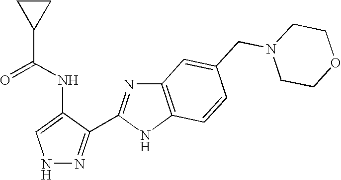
N1N=C(C2=NC3=C(N2)C=CC(CN2CCOCC2)=C3)C(NC(C2CC2)=O)=C1
